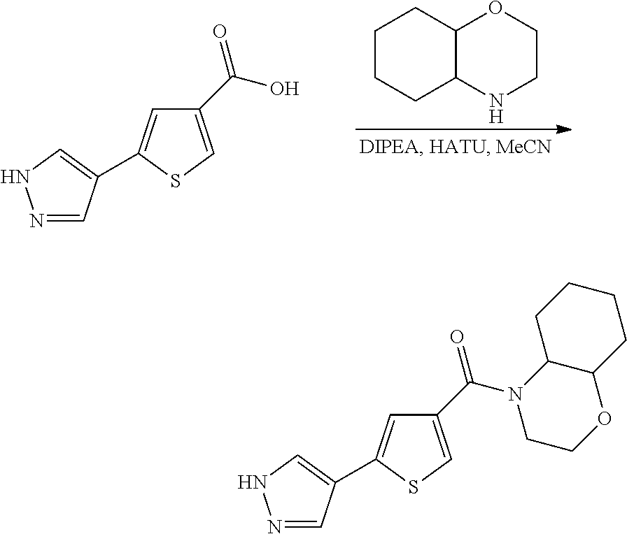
C1CCC2C(C1)OCCN2.N1=CC(C2=CC(C(O)=O)=CS2)=CN1.N1=CC(C2=CC(C(N3CCOC4C3CCCC4)=O)=CS2)=CN1
